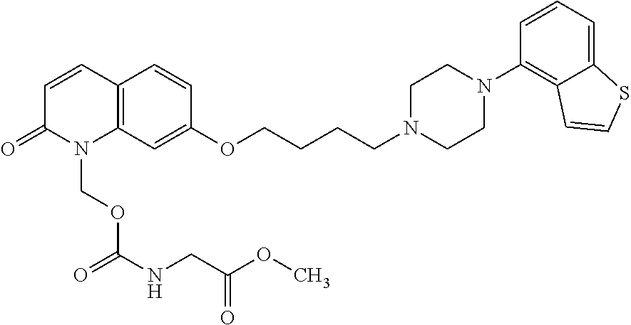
C12=C(C=C(OCCCCN3CCN(C4=C5C(=CC=C4)SC=C5)CC3)C=C1)N(COC(NCC(=O)OC)=O)C(=O)C=C2
